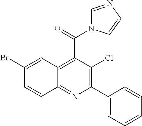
C(=O)(C1=C2C(=NC(C3=CC=CC=C3)=C1Cl)C=CC(Br)=C2)N1C=NC=C1
